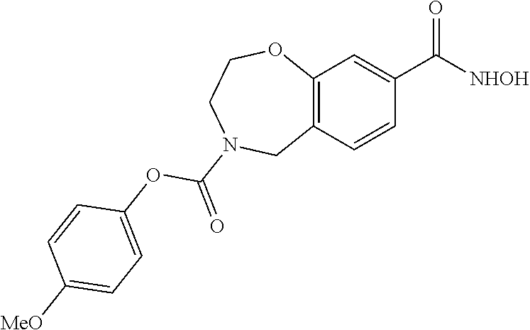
C12=C(C=CC(C([NHOH])=O)=C1)CN(C(=O)OC1=CC=C([MeO])C=C1)CCO2
